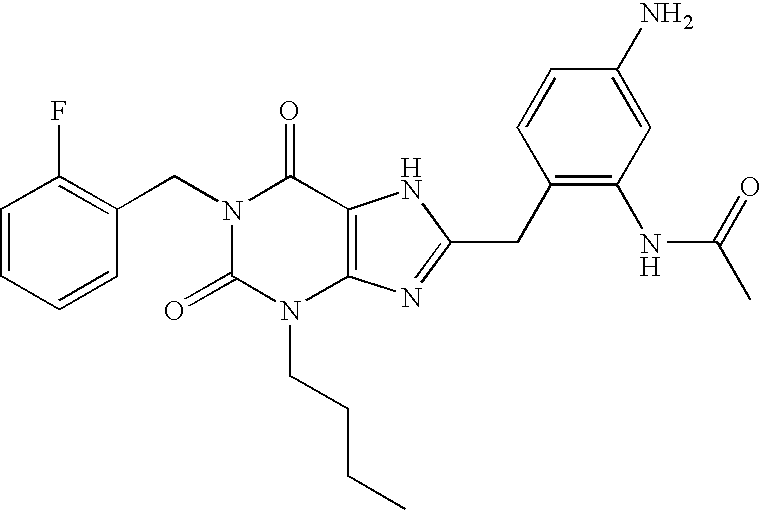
N1(CC2=C(F)C=CC=C2)C(=O)N(CCCC)C2=C(C1=O)NC(CC1=C(NC(=O)C)C=C(N)C=C1)=N2
